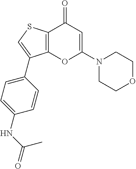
C12=C(C(=O)C=C(N3CCOCC3)O1)SC=C2C1=CC=C(NC(=O)C)C=C1
